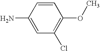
C1=CC(N)=CC(Cl)=C1OC
